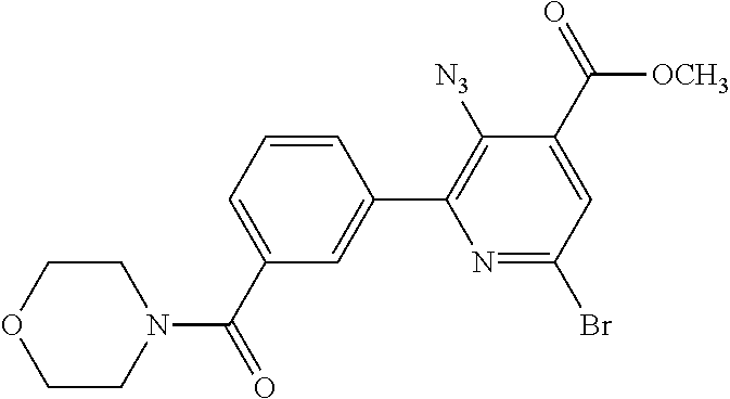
C1COCCN1C(C1=CC=CC(C2=C([N3])C(C(=O)[OCH3])=CC(Br)=N2)=C1)=O
